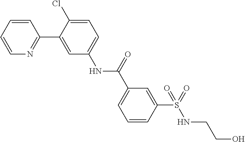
C1=CC=CN=C1C1=CC(NC(C2=CC=CC(S(NCCO)(=O)=O)=C2)=O)=CC=C1Cl
